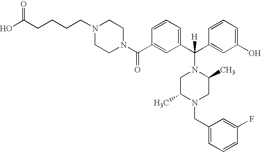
N1(C(C2=CC(C(C3=CC(O)=CC=C3)(N3CC(C)N(CC4=CC=CC(F)=C4)CC3C)[H])=CC=C2)=O)CCN(CCCCC(O)=O)CC1
